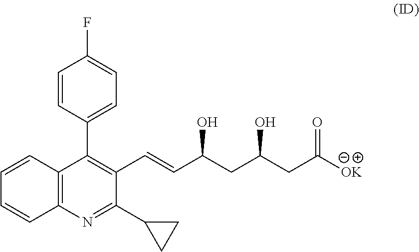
C12=C(N=C(C3CC3)C(C=CC(CC(O)CC([OK])=O)O)=C1C1=CC=C(F)C=C1)C=CC=C2
